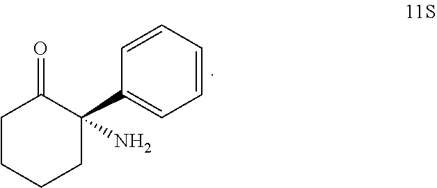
C1=CC=CC(C2(N)CCCCC2=O)=C1
